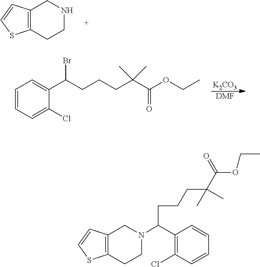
C12=C(CCNC1)SC=C2.C1=CC=C(Cl)C(C(CCCC(C(OCC)=O)(C)C)Br)=C1.[K2CO3].[DMF].C12=C(CCN(C(C3=C(Cl)C=CC=C3)CCCC(C(OCC)=O)(C)C)C1)SC=C2
